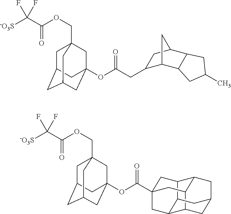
[-O3S]C(C(OCC12CC3CC(CC(OC(CC4C5C6C(C(C4)C5)CC(C)C6)=O)(C1)C3)C2)=O)(F)F.[-O3S]C(C(OCC12CC3CC(CC(OC(=O)C45CC6C7C(C8C(C6CC(C8)C7)C4)C5)(C1)C3)C2)=O)(F)F
